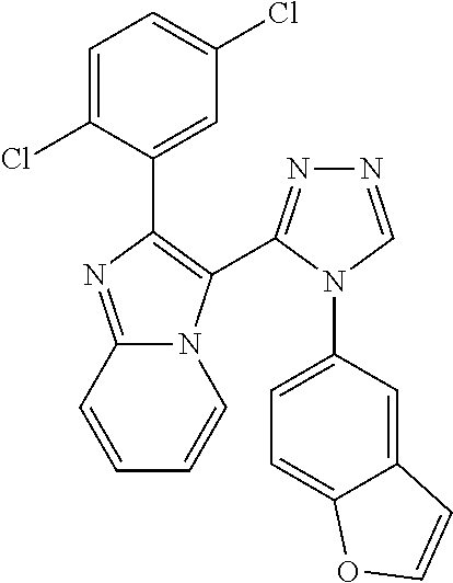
C12=NC(C3=CC(Cl)=CC=C3Cl)=C(C3=NN=CN3C3=CC=C4C(=C3)C=CO4)N1C=CC=C2
